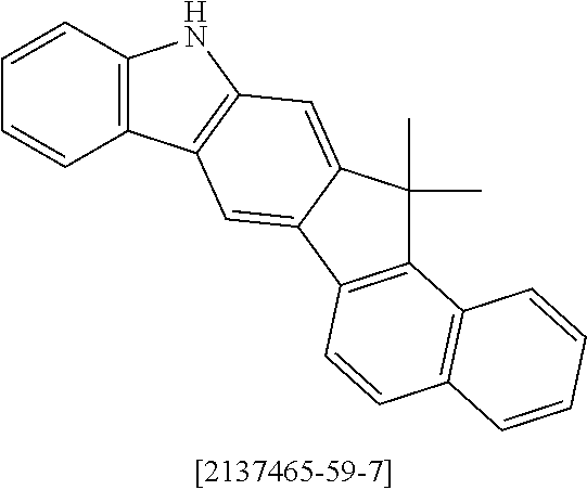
C12=C(C=CC=C1)NC1=C2C=C2C(=C1)C(C)(C)C1=C2C=CC2=C1C=CC=C2
